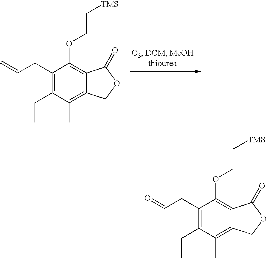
C1(CC=O)=C(CC)C(C)=C2C(=C1OCC[TMS])C(=O)OC2.C1(CC=C)=C(CC)C(C)=C2C(=C1OCC[TMS])C(=O)OC2
